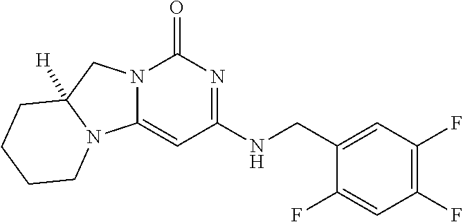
FC1=C(F)C=C(CNC2=NC(=O)N3C(=C2)N2C([H])(C3)CCCC2)C(F)=C1
